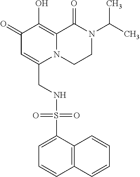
C1(=O)C=C(CNS(C2=CC=CC3=C2C=CC=C3)(=O)=O)N2C(=C1O)C(=O)N(C(C)C)CC2
